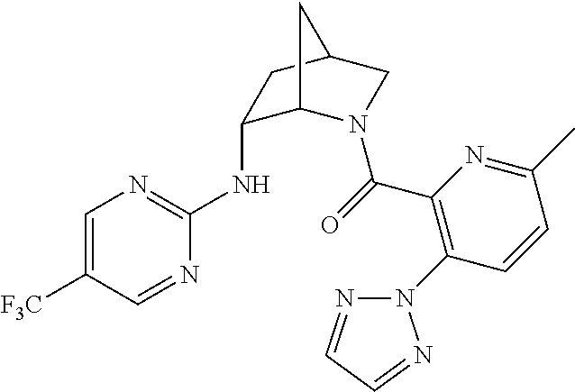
C1=C([F3C])C=NC(NC2C3N(C(=O)C4=C(N5N=CC=N5)C=CC(C)=N4)CC(C2)C3)=N1
